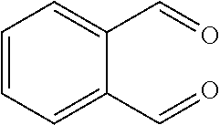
C1(C=O)=CC=CC=C1C=O
